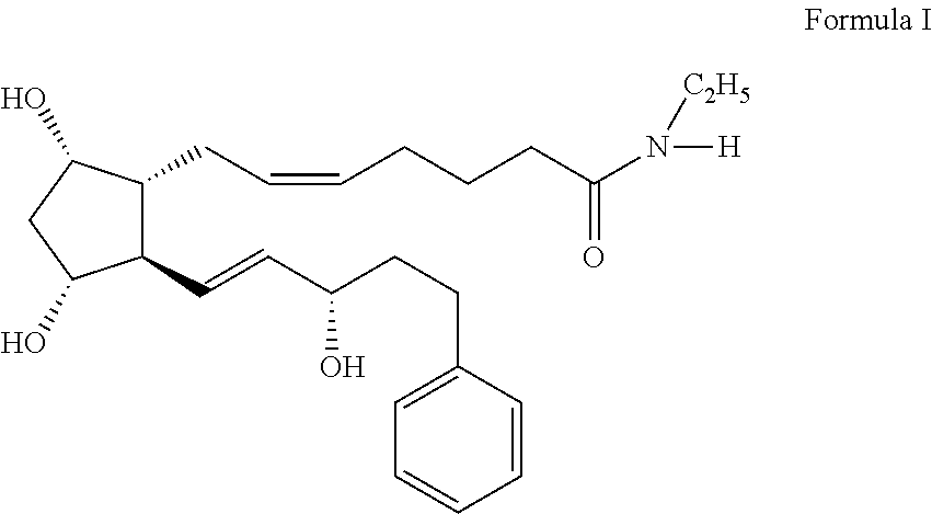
C1(CC=CCCCC(N([H])[C2H5])=O)C(C=CC(CCC2=CC=CC=C2)O)C(O)CC1O
